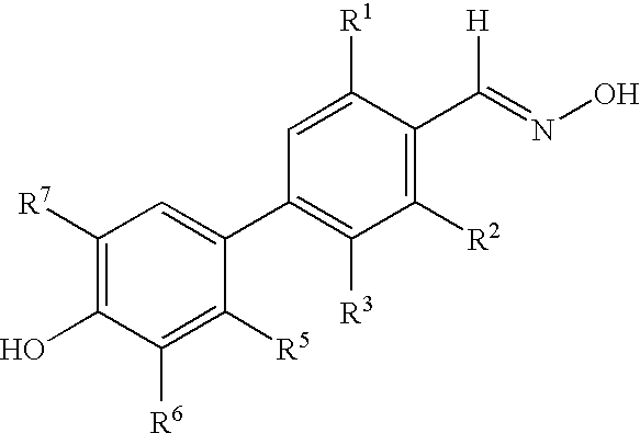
C1([R7])=C(O)C([R6])=C([R5])C(C2=C([R3])C([R2])=C(C([H])=NO)C([R1])=C2)=C1
